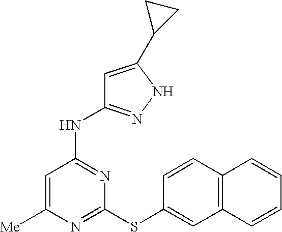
C1([Me])=CC(NC2=NNC(C3CC3)=C2)=NC(SC2=CC3=C(C=C2)C=CC=C3)=N1
